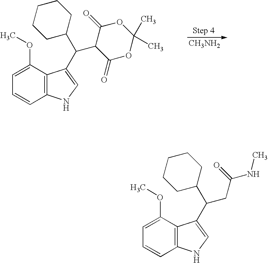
C1=C(OC)C2=C(C=C1)NC=C2C(C1C(=O)OC(C)(C)OC1=O)C1CCCCC1.[CH3NH2].C1=C(OC)C2=C(C=C1)NC=C2C(CC(NC)=O)C1CCCCC1
